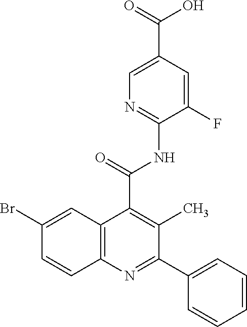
C1=C(C(=O)O)C=C(F)C(NC(C2=C(C)C(C3=CC=CC=C3)=NC3=C2C=C(Br)C=C3)=O)=N1
